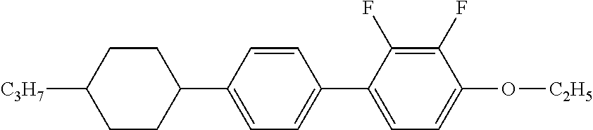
C1CC(C2=CC=C(C3=CC=C(O[C2H5])C(F)=C3F)C=C2)CCC1[C3H7]
